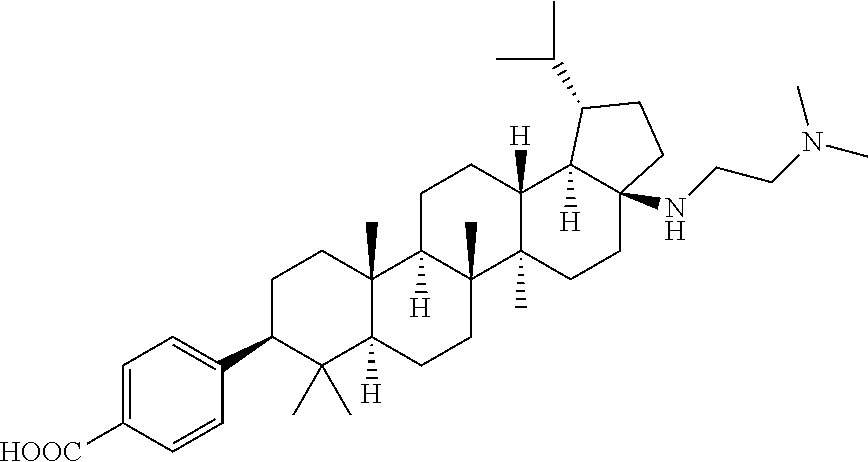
C1C(C2=CC=C([HOOC])C=C2)C(C)(C)C2([H])C(C)(C1)C1([H])C(C)(CC2)C2(C)C([H])(CC1)C1([H])C(NCCN(C)C)(CC2)CCC1C(C)C
